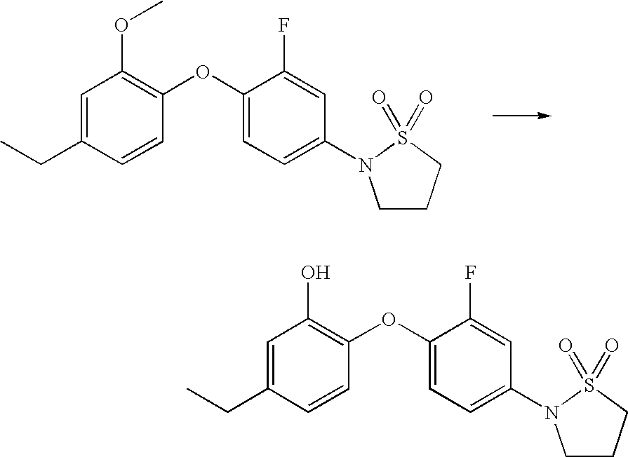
C1=C(CC)C=CC(OC2=CC=C(N3CCCS3(=O)=O)C=C2F)=C1OC.C1=C(CC)C=CC(OC2=CC=C(N3CCCS3(=O)=O)C=C2F)=C1O
